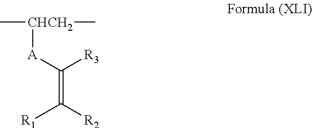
C[CHCH2]([A]C(=C([R2])[R1])[R3])C
